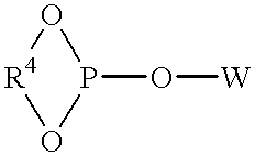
[R4]1OP(O[W])O1
